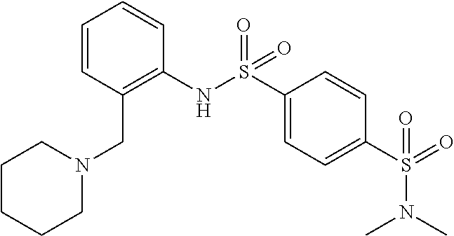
C1CCCCN1CC1=C(NS(=O)(C2=CC=C(S(=O)(N(C)C)=O)C=C2)=O)C=CC=C1
